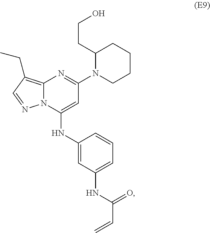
C1(NC2=CC(N3CCCCC3CCO)=NC3=C(CC)C=NN23)=CC(NC(C=C)=O)=CC=C1
